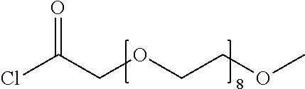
C(COCCOC)(=O)Cl
